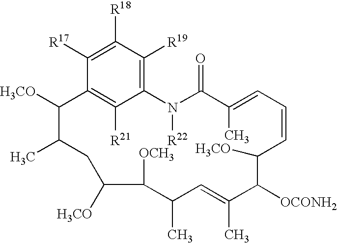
C1([R17])=C([R18])C([R19])=C2C([R21])=C1C([H3CO])C(C)CC([H3CO])C([OCH3])C(C)C=C(C)C([OCONH2])C([H3CO])C=CC=C(C)C(=O)N2[R22]
